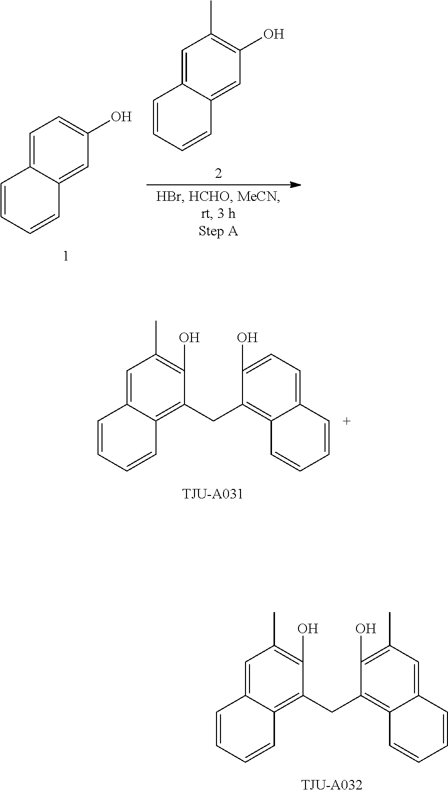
C1=C2C(=C(CC3=C4C(=CC(C)=C3O)C=CC=C4)C(O)=C1C)C=CC=C2.C1=C2C(=CC(O)=C1)C=CC=C2.C1=C2C(=CC(O)=C1C)C=CC=C2.C1=C2C(=C(CC3=C4C(=CC=C3O)C=CC=C4)C(O)=C1C)C=CC=C2
